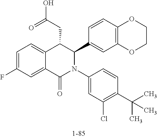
C1=C(F)C=C2C(=C1)C(CC(=O)O)C(C1=CC3=C(C=C1)OCCO3)N(C1=CC(Cl)=C(C(C)(C)C)C=C1)C2=O
